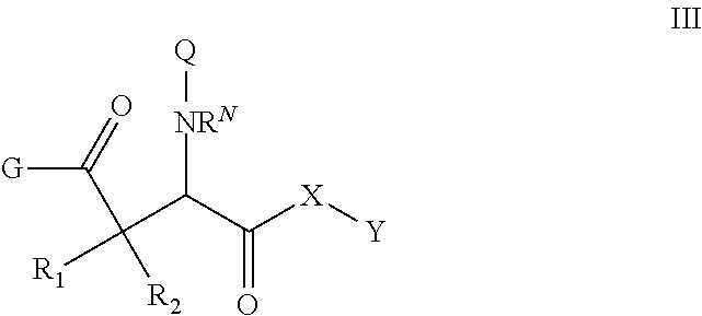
[G]C(C([R2])([R1])C(C([X][Y])=O)[NRN][Q])=O
